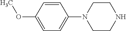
C1=C(OC)C=CC(N2CCNCC2)=C1
